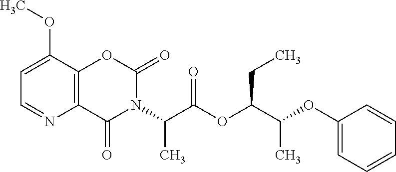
C12=C(C(OC)=CC=N1)OC(=O)N(C(C(OC(C(OC1=CC=CC=C1)C)CC)=O)C)C2=O
